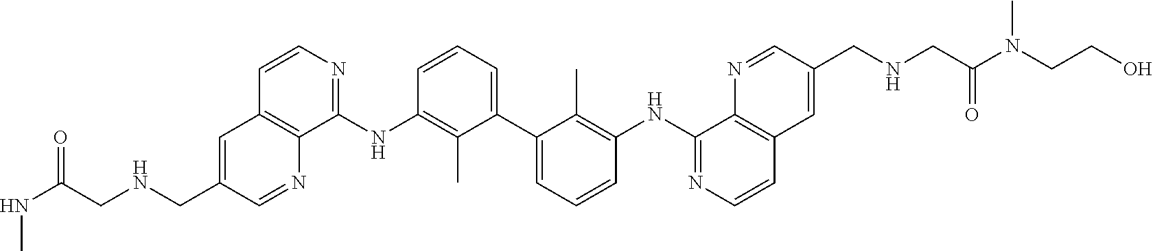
C1=CC=C(C2=CC=CC(NC3=NC=CC4=C3N=CC(CNCC(N(CCO)C)=O)=C4)=C2C)C(C)=C1NC1=NC=CC2=C1N=CC(CNCC(NC)=O)=C2
